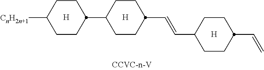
[H].C1CC(C2CCC(C=CC3CCC(C=C)CC3)CC2)CCC1[CnH2n+1].[H].[H]
